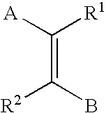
C(=C(B)[R2])([R1])[A]
